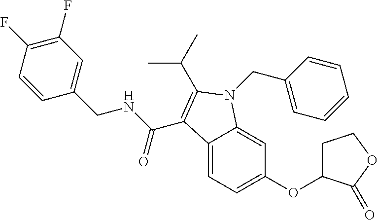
C1(F)=C(F)C=CC(CNC(=O)C2=C(C(C)C)N(CC3=CC=CC=C3)C3=CC(OC4CCOC4=O)=CC=C32)=C1
